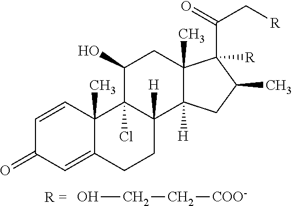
OCC[COO-].C1=CC2(C)C(=CC1=O)CCC1([H])C2(Cl)C(O)CC2(C)C1([H])CC(C)C2(C(=O)C[R])[R]
